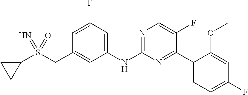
C1(F)=CC(CS(C2CC2)(=N)=O)=CC(NC2=NC=C(F)C(C3=CC=C(F)C=C3OC)=N2)=C1
